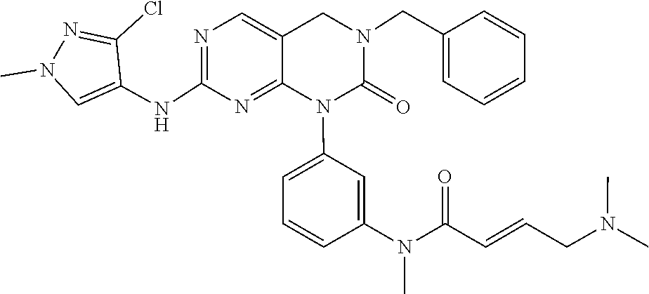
CN(C)CC=CC(N(C1=CC(N2C(=O)N(CC3=CC=CC=C3)CC3=CN=C(NC4=CN(C)N=C4Cl)N=C23)=CC=C1)C)=O
